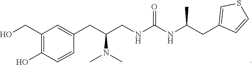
C1(CO)=C(O)C=CC(CC(CNC(NC(CC2=CSC=C2)C)=O)N(C)C)=C1
